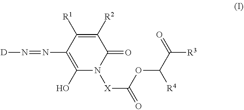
C1(=O)C([R2])=C([R1])C(N=N[D])=C(O)N1[X]C(=O)OC([R4])C([R3])=O
